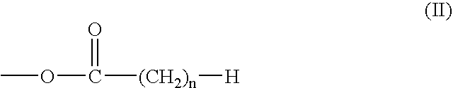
O(C([(CH2)n][H])=O)C
